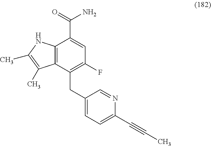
C12=C(C(CC3=CC=C(C#CC)N=C3)=C(F)C=C1C(=O)N)C(C)=C(C)N2
